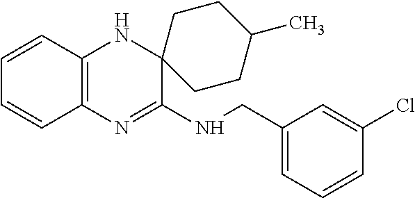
C1=CC2=C(C=C1)N=C(NCC1=CC=CC(Cl)=C1)C1(N2)CCC(C)CC1
